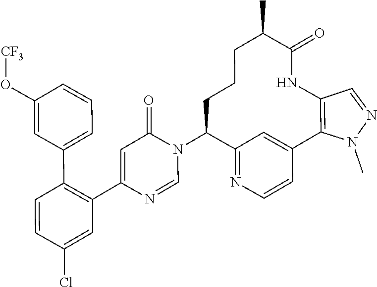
C1=NC(C2=C(C3=CC=CC(O[CF3])=C3)C=CC(Cl)=C2)=CC(=O)N1C1C2=NC=CC(=C2)C2=C(C=NN2C)NC(=O)C(C)CCC1
